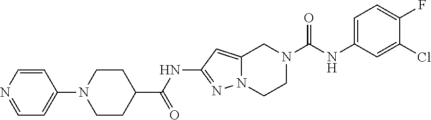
N1=CC=C(N2CCC(C(NC3=NN4C(=C3)CN(C(NC3=CC=C(F)C(Cl)=C3)=O)CC4)=O)CC2)C=C1
